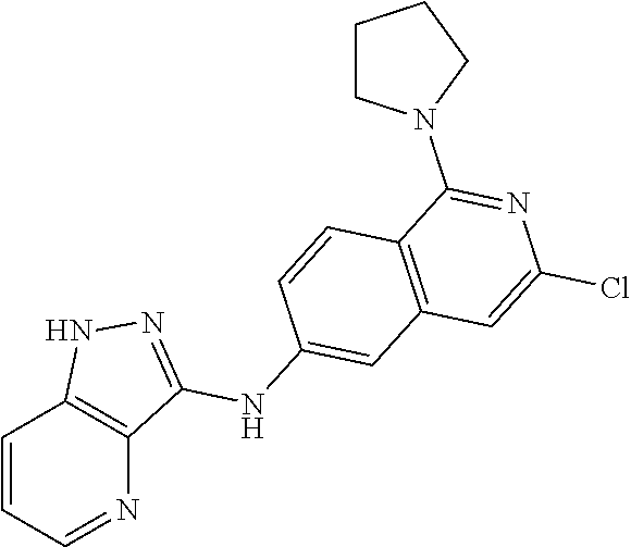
C1=CC=NC2=C1NN=C2NC1=CC2=C(C=C1)C(N1CCCC1)=NC(Cl)=C2
